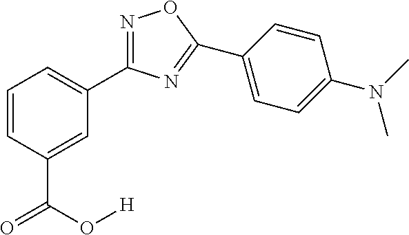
C1=CC(C(O[H])=O)=CC(C2=NOC(C3=CC=C(N(C)C)C=C3)=N2)=C1
